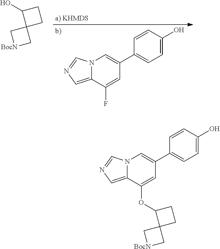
N12C(=CN=C1)C(F)=CC(C1=CC=C(O)C=C1)=C2.C1C(O)C2(C1)C[BocN]C2.N12C(=CN=C1)C(OC1CCC13C[BocN]C3)=CC(C1=CC=C(O)C=C1)=C2
